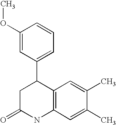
C1=CC(OC)=CC(C2C3=C(NC(=O)C2)C=C(C)C(C)=C3)=C1
